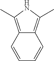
C12=C(C)NC(C)=C1C=CC=C2
